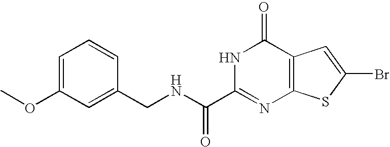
C1(CNC(C2=NC3=C(C(=O)N2)C=C(Br)S3)=O)=CC(OC)=CC=C1
